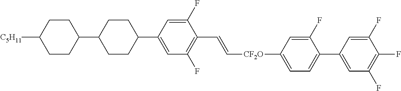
C1CC([C5H11])CCC1C1CCC(C2=CC(F)=C(C=C[CF2O]C3=CC=C(C4=CC(F)=C(F)C(F)=C4)C(F)=C3)C(F)=C2)CC1
